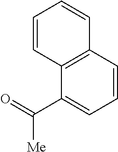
C1=CC2=C(C(C([Me])=O)=C1)C=CC=C2
